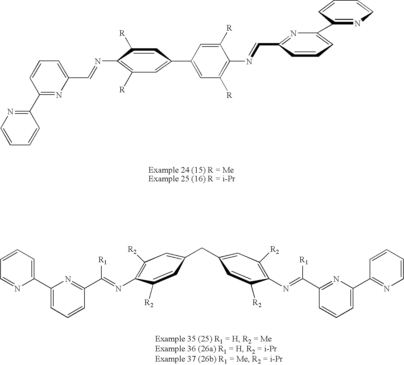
C1=CC=C(C=NC2=C([R])C=C(C3=CC([R])=C(N=CC4=NC(C5=NC=CC=C5)=CC=C4)C([R])=C3)C=C2[R])N=C1C1=NC=CC=C1.C1(C2=CC=CC=N2)=CC=CC(C(=NC2=C([R2])C=C(CC3=CC([R2])=C(N=C(C4=NC(C5=NC=CC=C5)=CC=C4)[R1])C([R2])=C3)C=C2[R2])[R1])=N1
